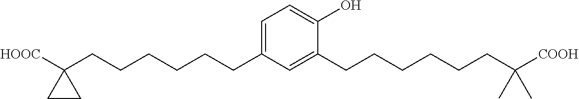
C1=C(CCCCCCC2([HOOC])CC2)C=C(CCCCCCC([COOH])(C)C)C(O)=C1
